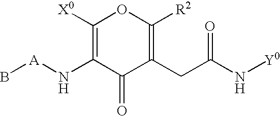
C1([X0])=C(N[A]B)C(=O)C(CC(N[Y0])=O)=C([R2])O1
